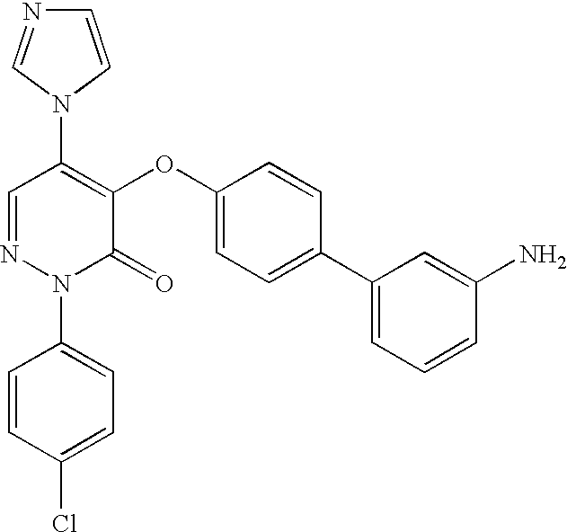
C1(N2C=NC=C2)=C(OC2=CC=C(C3=CC=CC(N)=C3)C=C2)C(=O)N(C2=CC=C(Cl)C=C2)N=C1
